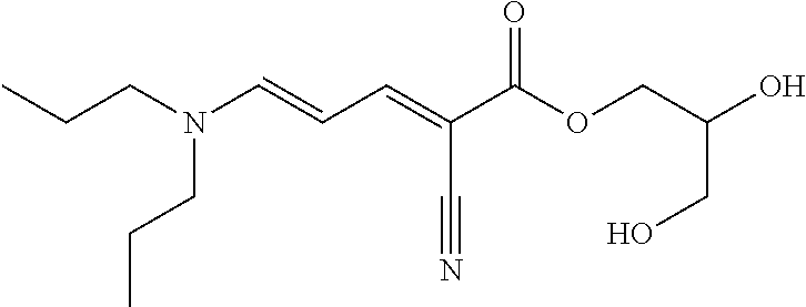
C(CN(CCC)C=CC=C(C(OCC(CO)O)=O)C#N)C
